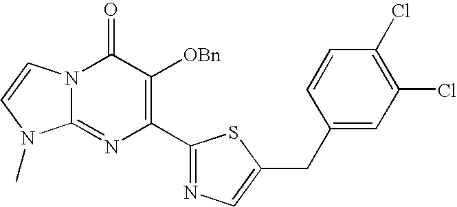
N12C(=NC(C3=NC=C(CC4=CC(Cl)=C(Cl)C=C4)S3)=C([OBn])C1=O)N(C)C=C2
